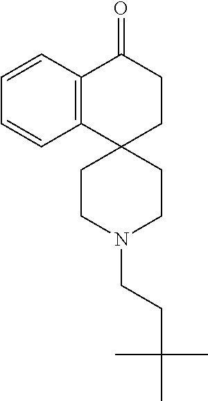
C12=C(C=CC=C1)C(=O)CCC21CCN(CCC(C)(C)C)CC1
